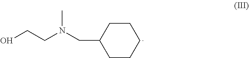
C1C(CN(CCO)C)CCCC1
